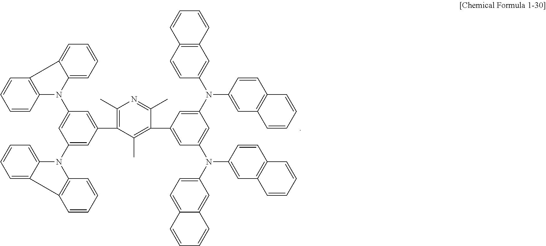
C1(C2=C(C)N=C(C)C(C3=CC(N(C4=CC=C5C(=C4)C=CC=C5)C4=CC5=C(C=C4)C=CC=C5)=CC(N(C4=CC5=C(C=C4)C=CC=C5)C4=CC5=C(C=C4)C=CC=C5)=C3)=C2C)=CC(N2C3=CC=CC=C3C3=C2C=CC=C3)=CC(N2C3=C(C4=CC=CC=C24)C=CC=C3)=C1
